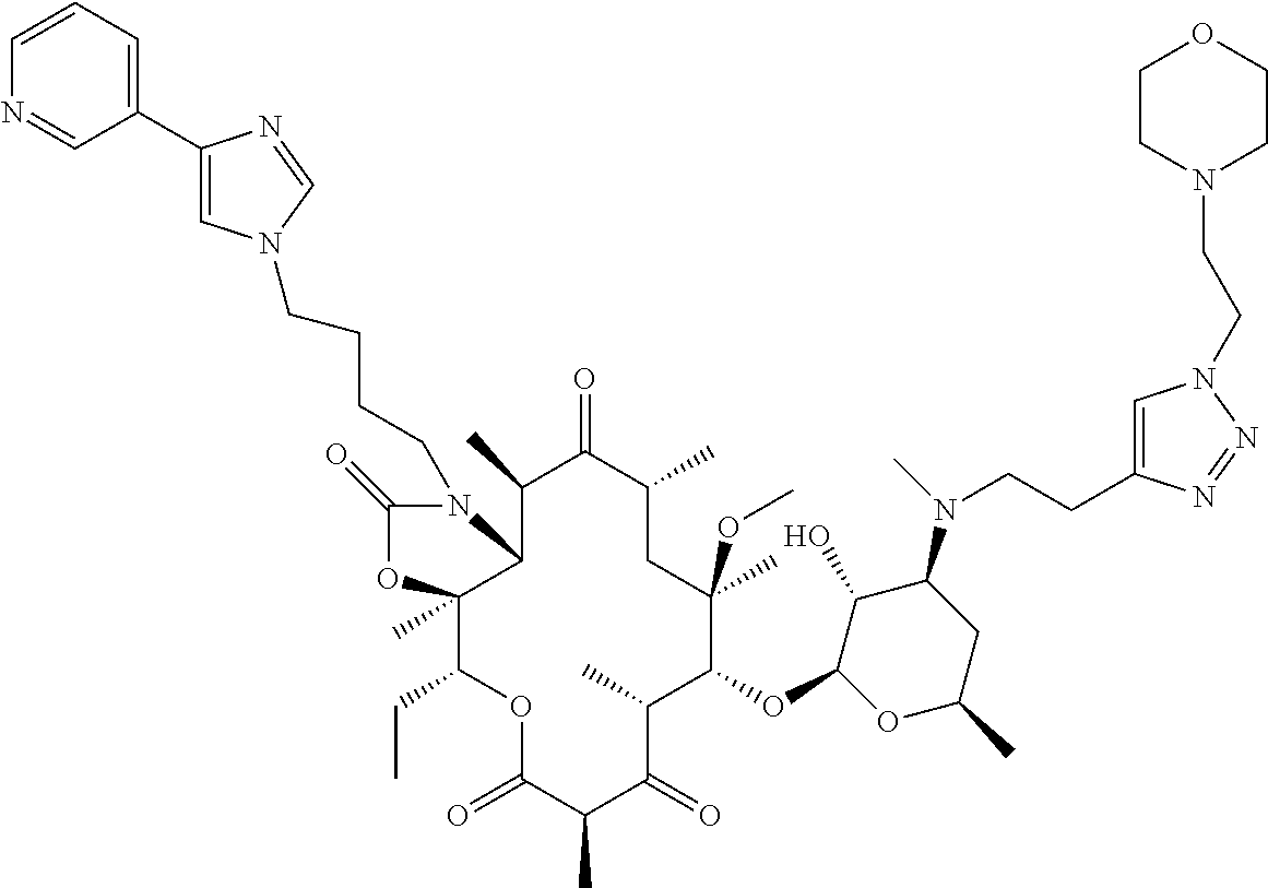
O(C1C(C)C(=O)C(C)C(=O)OC(CC)C2(C)C(C(C)C(=O)C(C)CC1(OC)C)N(CCCCN1C=C(C3=CC=CN=C3)N=C1)C(=O)O2)C1C(O)C(N(C)CCC2=CN(CCN3CCOCC3)N=N2)CC(C)O1
